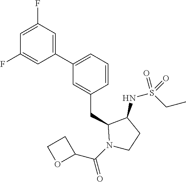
C1(C2=CC=CC(CC3N(C(C4CCO4)=O)CCC3NS(CC)(=O)=O)=C2)=CC(F)=CC(F)=C1
